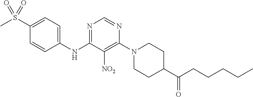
C1(S(C)(=O)=O)=CC=C(NC2=NC=NC(N3CCC(C(=O)CCCCC)CC3)=C2[NO2])C=C1
